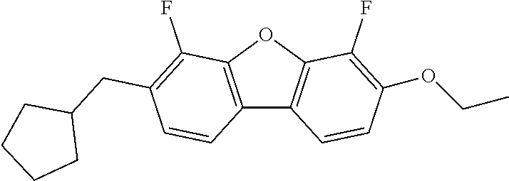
C12=C(OC3=C1C=CC(OCC)=C3F)C(F)=C(CC1CCCC1)C=C2
